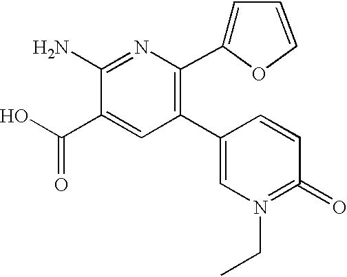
C1=C(C(O)=O)C(N)=NC(C2=CC=CO2)=C1C1=CN(CC)=C(=O)C=C1
